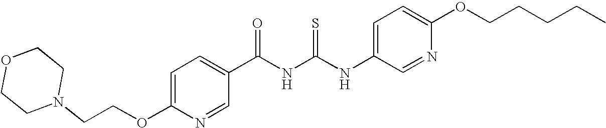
C(NC(NC1=CC=C(OCCCCC)N=C1)=S)(=O)C1=CC=C(OCCN2CCOCC2)N=C1
